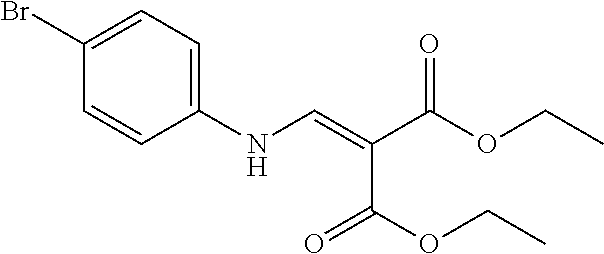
C1(Br)=CC=C(NC=C(C(OCC)=O)C(OCC)=O)C=C1
